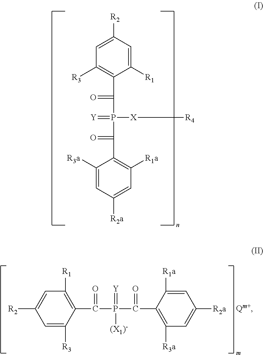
C1=C([R2])C=C([R1])C(C(=O)P(C(=O)C2=C([R1a])C=C([R2a])C=C2[R3a])(=[Y])[X][R4])=C1[R3].C1([R2])=CC([R1])=C(C(P(C(C2=C([R3a])C=C([R2a])C=C2[R1a])=O)(=[Y])[(X1)-])=O)C([R3])=C1
